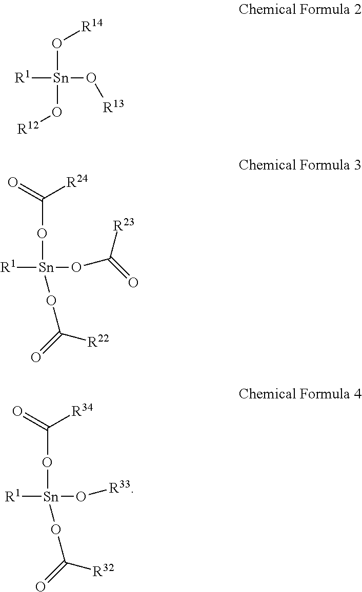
[R1][Sn](O[R13])(O[R14])O[R12].[R1][Sn](OC(=O)[R23])(OC([R24])=O)OC(=O)[R22].[R1][Sn](O[R33])(OC([R34])=O)OC(=O)[R32]
